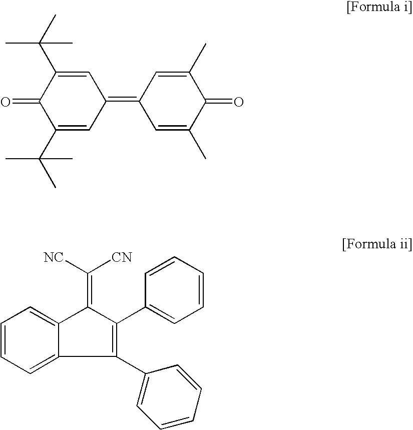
C1(C(C)(C)C)=CC(=C2C=C(C)C(=O)C(C)=C2)C=C(C(C)(C)C)C1=O.C1=CC=C2C(=C1)C(=C([CN])[NC])C(C1=CC=CC=C1)=C2C1=CC=CC=C1
